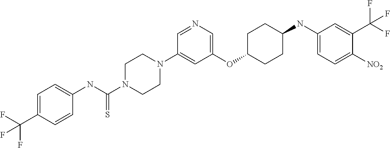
C1(OC2CCC(NC3=CC=C([NO2])C(C(F)(F)F)=C3)CC2)=CN=CC(N2CCN(C(NC3=CC=C(C(F)(F)F)C=C3)=S)CC2)=C1
